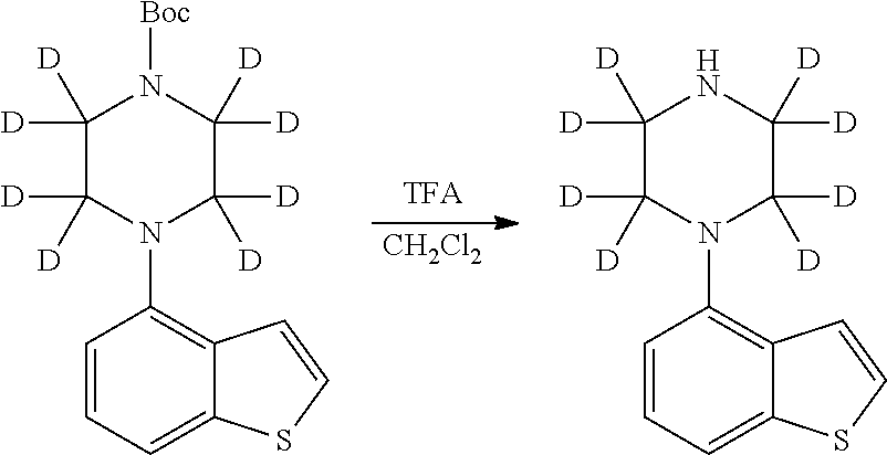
[CH2Cl2].C1([D])([D])N(C2=C3C(=CC=C2)SC=C3)C([D])([D])C([D])([D])N([Boc])C1([D])[D].C1([D])([D])N(C2=C3C(=CC=C2)SC=C3)C([D])([D])C([D])([D])NC1([D])[D]
